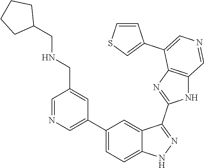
C1(C2=CN=CC(CNCC3CCCC3)=C2)=CC=C2C(=C1)C(C1=NC3=C(N1)C=NC=C3C1=CSC=C1)=NN2
